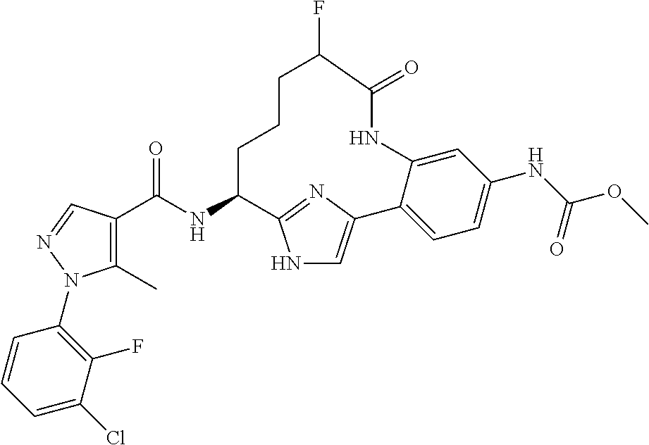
C1(C)=C(C(NC2CCCC(F)C(=O)NC3=CC(NC(OC)=O)=CC=C3C3=CNC2=N3)=O)C=NN1C1=C(F)C(Cl)=CC=C1
